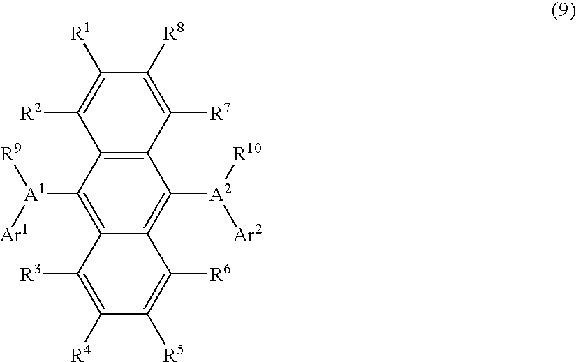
C1([A1]([Ar1])[R9])=C2C(=C([A2]([Ar2])[R10])C3=C1C([R2])=C([R1])C([R8])=C3[R7])C([R6])=C([R5])C([R4])=C2[R3]
